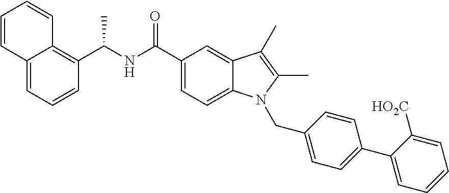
C12=CC=CC(C(NC(C3=CC=C4C(=C3)C(C)=C(C)N4CC3=CC=C(C4=CC=CC=C4[HO2C])C=C3)=O)C)=C1C=CC=C2
